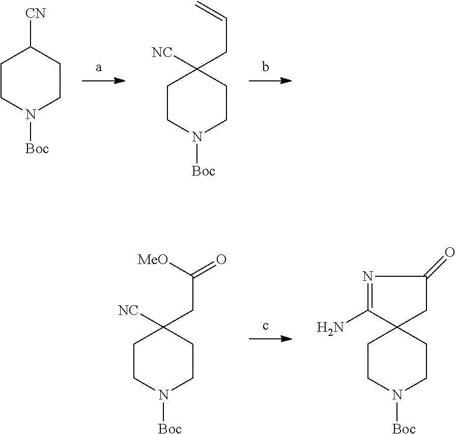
C1CN([Boc])CCC1[CN].C1CN([Boc])CCC1([NC])CC=C.C1CN([Boc])CCC1([NC])CC([MeO])=O.C1CN([Boc])CCC12C(N)=NC(=O)C2
